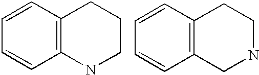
C1=CC2=C(C=C1)NCCC2.C1=CC2=C(C=C1)CNCC2
